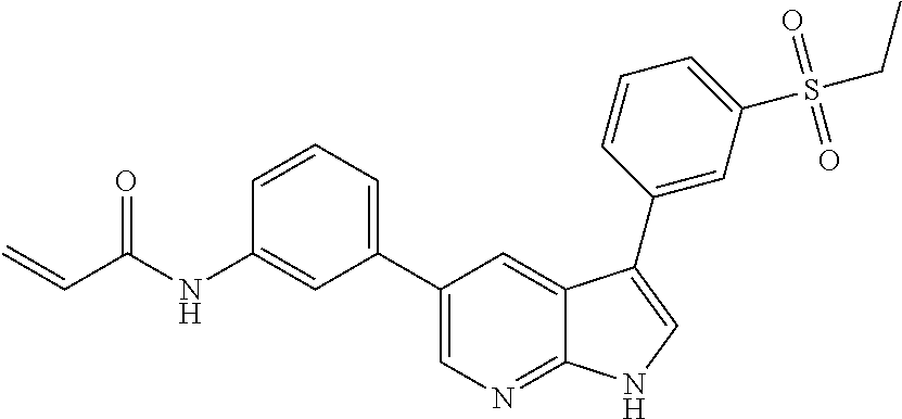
C(C(NC1=CC(C2=CN=C3C(=C2)C(C2=CC(S(CC)(=O)=O)=CC=C2)=CN3)=CC=C1)=O)=C
